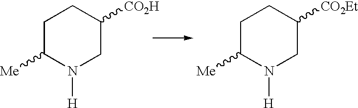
C1C([Me])N([H])CC([CO2H])C1.C1C([Me])N([H])CC([CO2Et])C1
